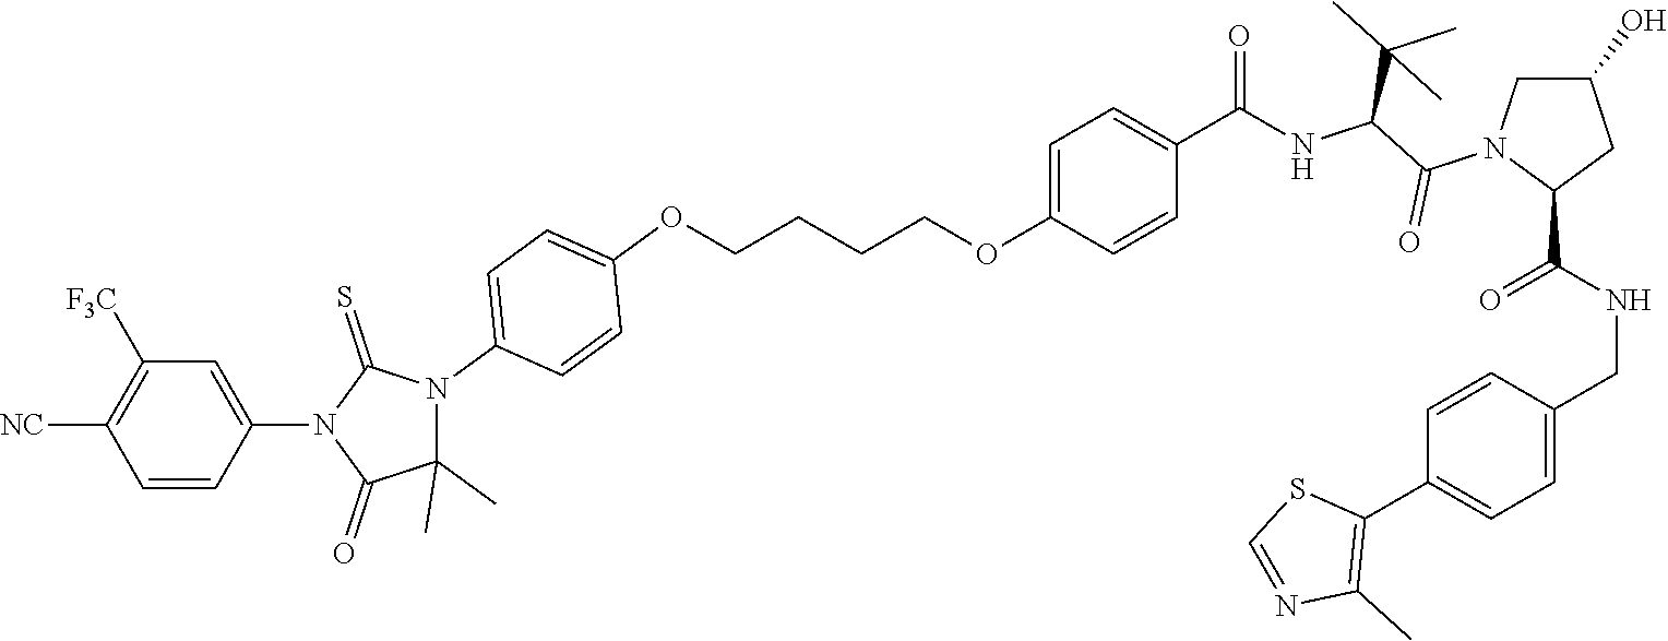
C1(C(=O)NC(C(N2C(C(NCC3=CC=C(C4=C(C)N=CS4)C=C3)=O)CC(O)C2)=O)C(C)(C)C)=CC=C(OCCCCOC2=CC=C(N3C(C)(C)C(=O)N(C4=CC([F3C])=C([NC])C=C4)C3=S)C=C2)C=C1
